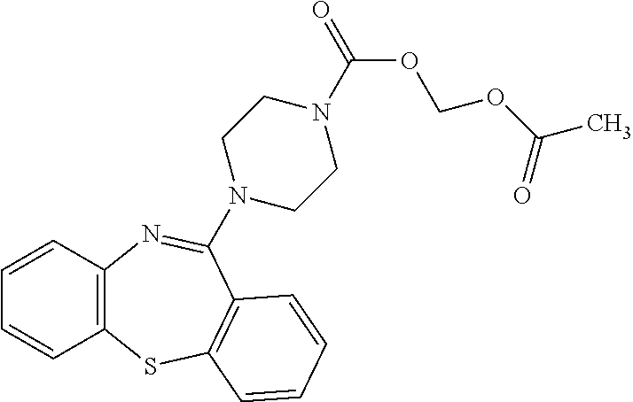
C12=C(C=CC=C1)N=C(N1CCN(C(=O)OCOC(=O)C)CC1)C1=C(S2)C=CC=C1
